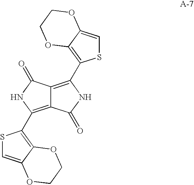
C12=C(C3=C4C(=CS3)OCCO4)NC(=O)C1=C(C1=C3C(=CS1)OCCO3)NC2=O
